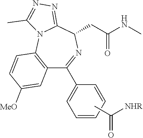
CNC(CC1N=C(C2=CC=CC=C2)C2=C(N3C1=NN=C3C)C=CC([MeO])=C2)=O.CC(=O)[NHR]
